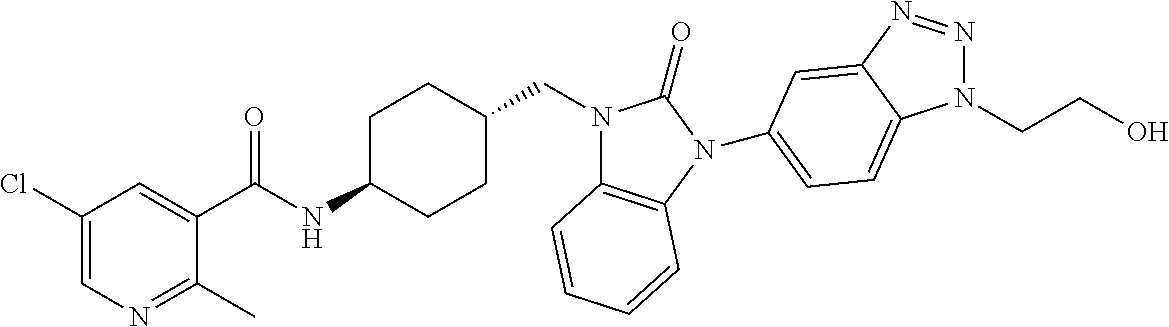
C1(Cl)=CN=C(C)C(C(NC2CCC(CN3C4=C(N(C5=CC=C6N(CCO)N=NC6=C5)C3=O)C=CC=C4)CC2)=O)=C1
